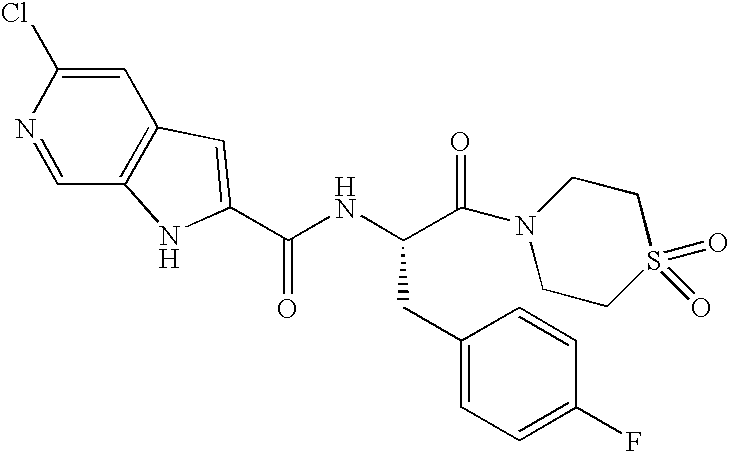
C(NC(C(=O)N1CCS(=O)(=O)CC1)CC1=CC=C(F)C=C1)(=O)C1=CC2=C(C=NC(Cl)=C2)N1
